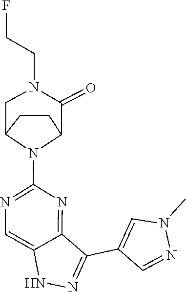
N1N=C(C2=CN(C)N=C2)C2=NC(N3C4CCC3CN(CCF)C4=O)=NC=C12
